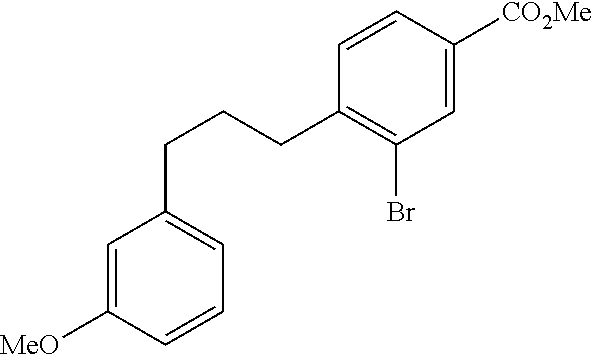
C1=C([MeO])C=CC=C1CCCC1=C(Br)C=C([CO2Me])C=C1
